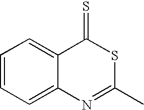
C1=CC=C2C(=C1)C(=S)SC(C)=N2
